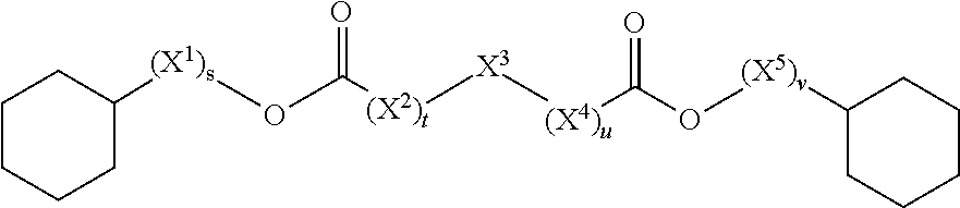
C1CCCC([(X1)s]OC([(X2)t][X3][(X4)u]C(O[(X5)v]C2CCCCC2)=O)=O)C1
